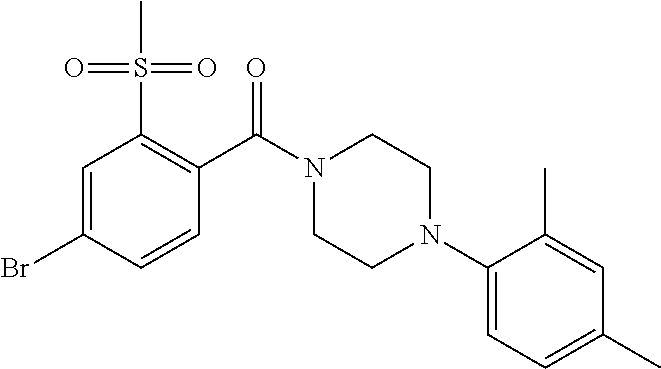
C1=C(Br)C=CC(C(N2CCN(C3=CC=C(C)C=C3C)CC2)=O)=C1S(=O)(=O)C
